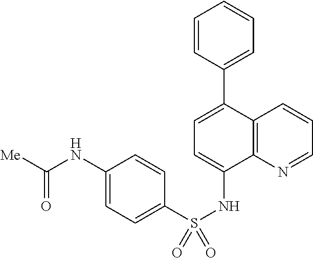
C12=C(N=CC=C1)C(NS(C1=CC=C(NC([Me])=O)C=C1)(=O)=O)=CC=C2C1=CC=CC=C1
